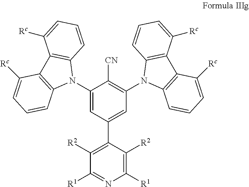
C1(N2C3=C(C4=C2C=CC=C4[Rc])C([Rc])=CC=C3)=CC(C2=C([R2])C([R1])=NC([R1])=C2[R2])=CC(N2C3=C(C4=C2C=CC=C4[Rc])C([Rc])=CC=C3)=C1[CN]
